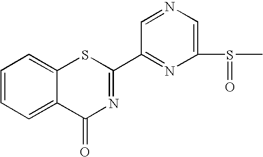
C1(C2=NC(=O)C3=CC=CC=C3S2)=NC(S(C)=O)=CN=C1
